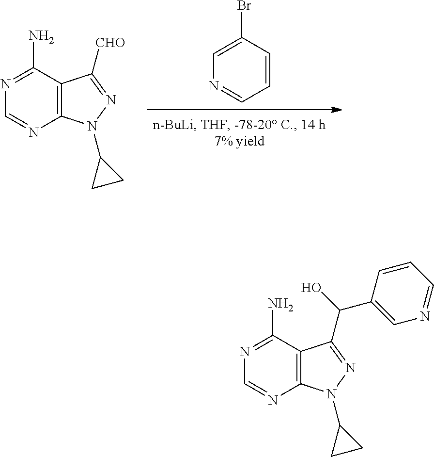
C12=C(N(C3CC3)N=C1C(O)C1=CN=CC=C1)N=CN=C2N.C12=C(N(C3CC3)N=C1[CHO])N=CN=C2N.N1=CC=CC(Br)=C1
